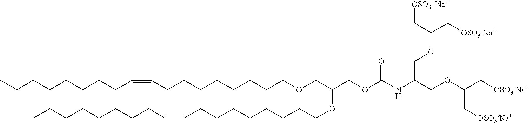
CCCCCCCCC=CCCCCCCCCOCC(OCCCCCCCCC=CCCCCCCCC)COC(NC(COC(C[OSO3-Na+])C[OSO3-Na+])COC(C[OSO3-Na+])C[OSO3  Na+])=O
